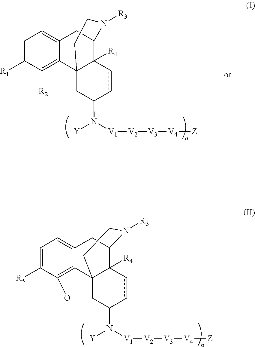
C1=C([R1])C([R2])=C2C(=C1)CC1C3([R4])C2(CC(N([Y])[V1][V2][V3][V4][Z])cc3)CCN1[R3].C1=C([R5])C2=C3C(=C1)CC1C4([R4])C3(C(C(N([Y])[V1][V2][V3][V4][Z])cc4)O2)CCN1[R3]
